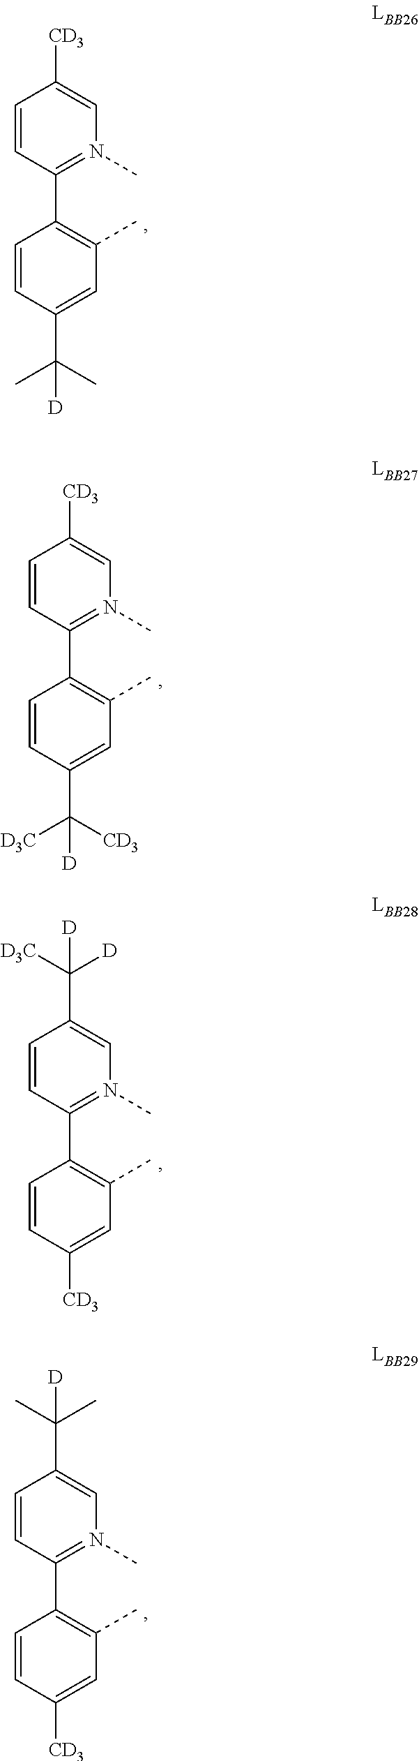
C1=CC(C2=C(C)C=C(C(C)(C)[D])C=C2)=N(C)C=C1[CD3].C1=CC(C2=C(C)C=C(C([CD3])([D3C])[D])C=C2)=N(C)C=C1[CD3].C1=CC(C2=C(C)C=C([CD3])C=C2)=N(C)C=C1C([D3C])([D])[D].C1=CC(C2=C(C)C=C([CD3])C=C2)=N(C)C=C1C(C)(C)[D]
